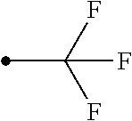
C(F)(F)(C)F
